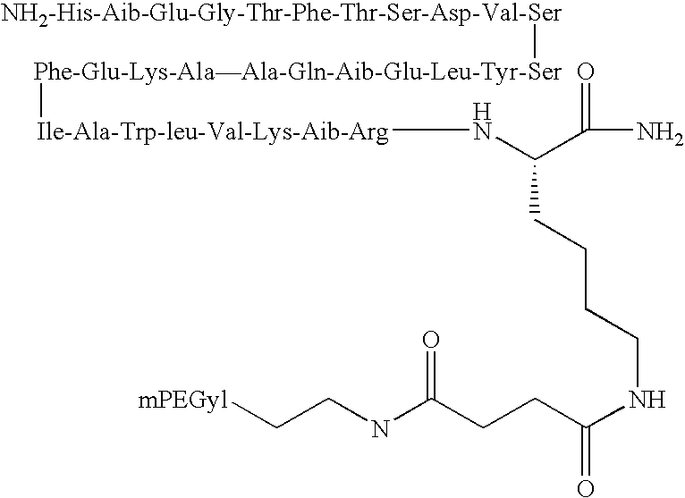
[NH2-His-Aib-Glu-Gly-Thr-Phe-Thr-Ser-Asp-Val-Ser][Phe-Glu-Lys-AlaAla-Gln-Aib-Glu-Leu-Tyr-Ser][Ile-Ala-Trp-leu-Val-Lys-Aib-Arg]NC(C(N)=O)CCCCNC(=O)CCC(NCC[mPEGyl])=O
